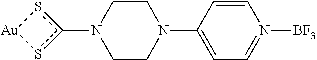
c1(N2CCN(C3=CC=N([BF3])C=C3)CC2)s[Au]s1
